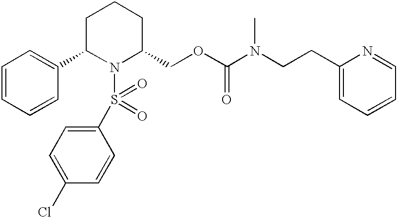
C1=CC=CC(C2N(S(C3=CC=C(Cl)C=C3)(=O)=O)C(COC(=O)N(CCC3=CC=CC=N3)C)CCC2)=C1
